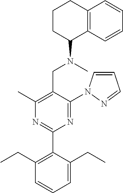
C1(C)=C(CN(C)C2C3=C(CCC2)C=CC=C3)C(N2C=CC=N2)=NC(C2=C(CC)C=CC=C2CC)=N1
